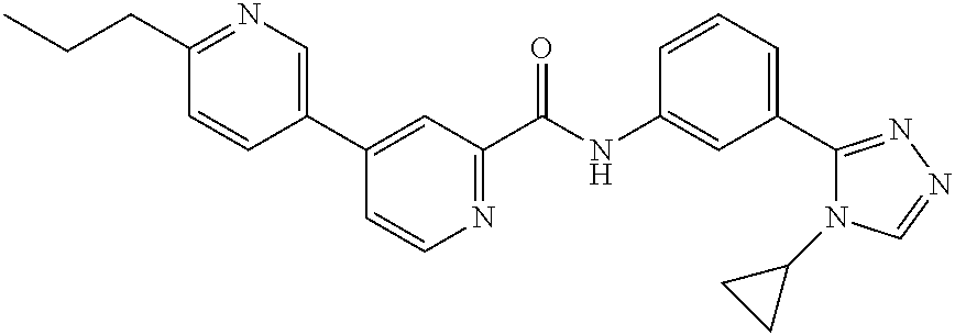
C1(C2=CN=C(CCC)C=C2)=CC(C(NC2=CC(C3=NN=CN3C3CC3)=CC=C2)=O)=NC=C1
